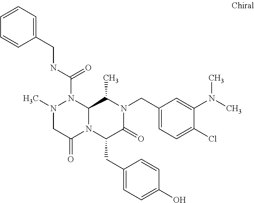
N1(C)CC(=O)N2C(N1C(NCC1=CC=CC=C1)=O)C(C)N(CC1=CC=C(Cl)C(N(C)C)=C1)C(=O)C2CC1=CC=C(O)C=C1
